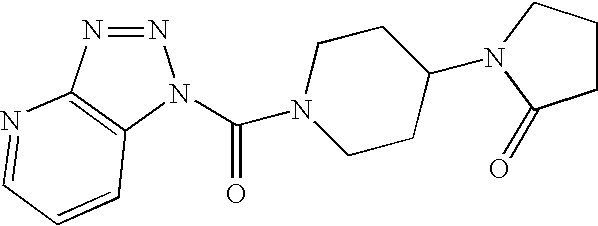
N1=NC2=C(N1C(N1CCC(N3CCCC3=O)CC1)=O)C=CC=N2
